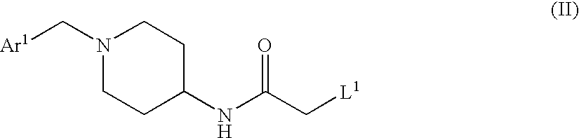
N1(C[Ar1])CCC(NC(C[L1])=O)CC1
